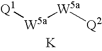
[Q1][W5a][W5a][Q2].[K]
